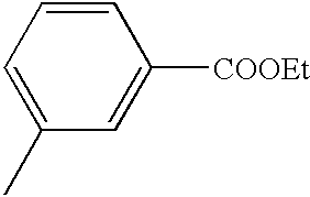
C1(C)=CC=CC([COOEt])=C1
